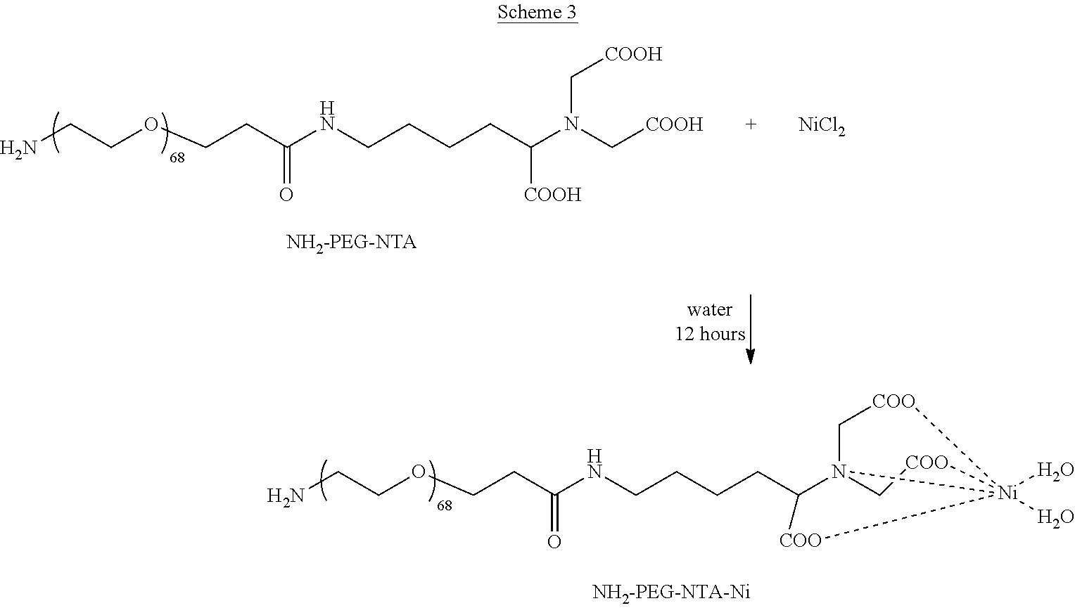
NCCOCCC(=O)NCCCCC1N23C[COO][Ni]2(O)(O)([COO]1)[COO]C3.NCCOCCC(=O)NCCCCC(N(C[COOH])C[COOH])[COOH].[NiCl2]
